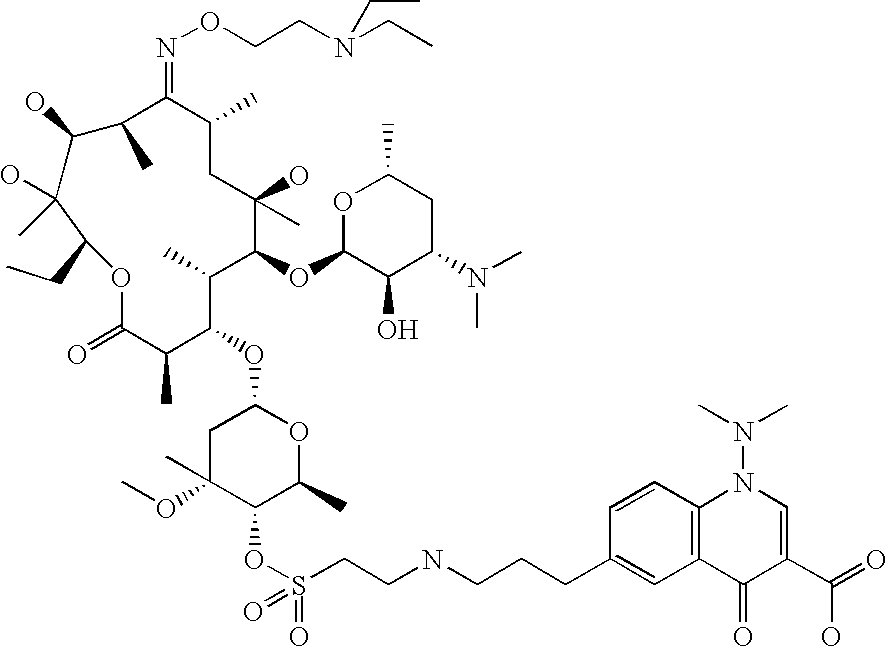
C1C(OC)(C)C(OS(CCNCCCC2=CC3=C(C=C2)N(N(C)C)C=C(C(=O)O)C3=O)(=O)=O)C(C)OC1OC1C(C)C(=O)OC(CC)C(O)(C)C(O)C(C)C(=NOCCN(CC)CC)C(C)CC(C)(O)C(OC2C(O)C(N(C)C)CC(C)O2)C1C
